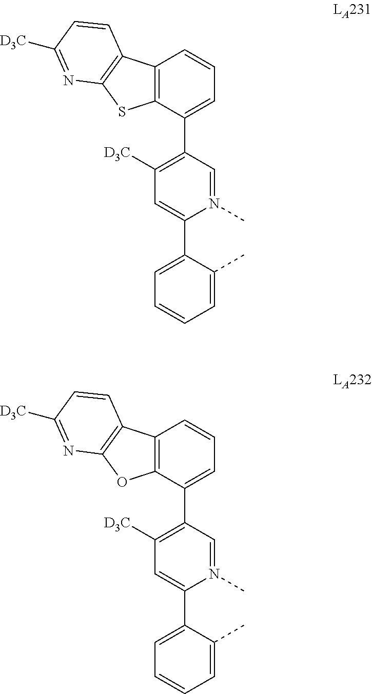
C1=C(C)C(C2=CC([D3C])=C(C3=CC=CC4=C3SC3=C4C=CC([D3C])=N3)C=N2C)=CC=C1.C1=C(C)C(C2=CC([D3C])=C(C3=CC=CC4=C3OC3=C4C=CC([D3C])=N3)C=N2C)=CC=C1
